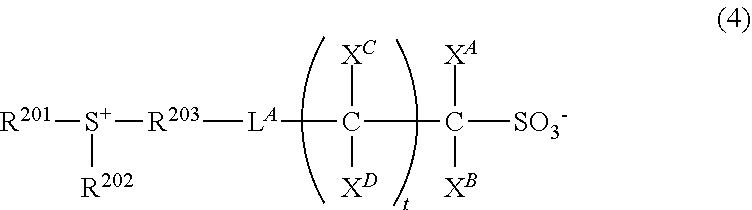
[R201][S+]([R202])[R203][LA]C(C([SO3-])([XA])[XB])([XC])[XD]
